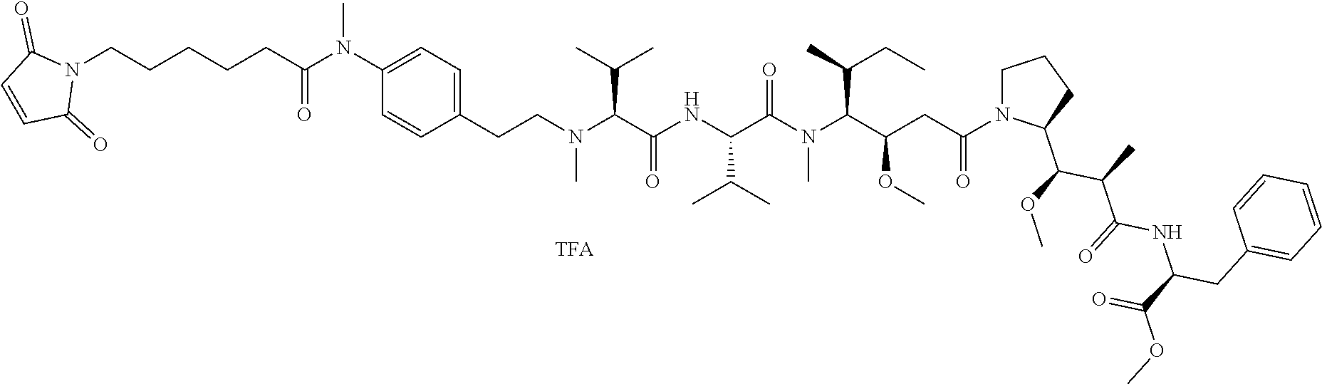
N1(CCCCCC(=O)N(C2=CC=C(CCN(C(C(NC(C(N(C(C(CC(=O)N3CCCC3C(OC)C(C)C(=O)NC(CC3=CC=CC=C3)C(OC)=O)OC)C(C)CC)C)=O)C(C)C)=O)C(C)C)C)C=C2)C)C(=O)C=CC1=O
